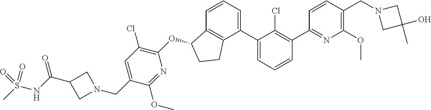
O(C1C2=C(C(C3=CC=CC(C4=NC(OC)=C(CN5CC(O)(C)C5)C=C4)=C3Cl)=CC=C2)CC1)C1=C(Cl)C=C(CN2CC(C(NS(C)(=O)=O)=O)C2)C(OC)=N1
